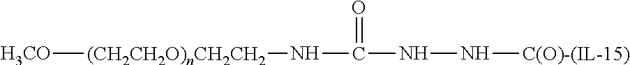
[H3CO][(CH2CH2O)nCH2CH2]NC(=O)NN[C(O)-(IL-15)]
